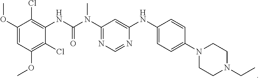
N1(C2=CC=C(NC3=CC(N(C(=O)NC4=C(Cl)C(OC)=CC(OC)=C4Cl)C)=NC=N3)C=C2)CCN(CC)CC1
